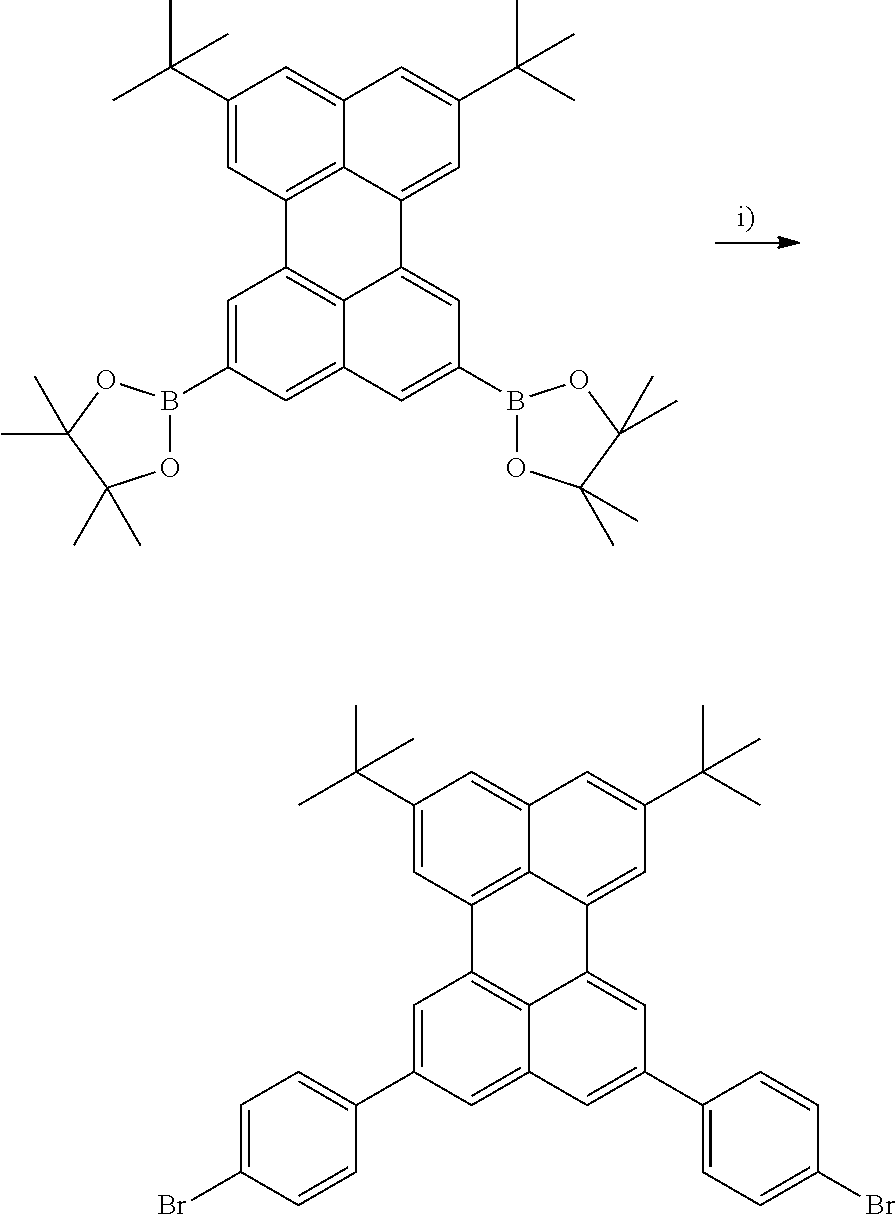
C12=C3C(=CC(C(C)(C)C)=CC3=CC(C(C)(C)C)=C1)C1=CC(B3OC(C)(C)C(C)(C)O3)=CC3=CC(B4OC(C)(C)C(C)(C)O4)=CC2=C13.C12=C3C(=CC(C(C)(C)C)=CC3=CC(C(C)(C)C)=C1)C1=CC(C3=CC=C(Br)C=C3)=CC3=CC(C4=CC=C(Br)C=C4)=CC2=C13
